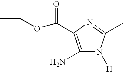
C1(N)=C(C(OCC)=O)N=C(C)N1[H]
